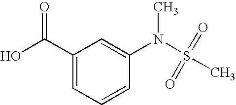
C1(C(O)=O)=CC=CC(N(S(=O)(=O)C)C)=C1
